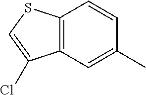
C12=C(C=C(C)C=C1)C(Cl)=CS2
